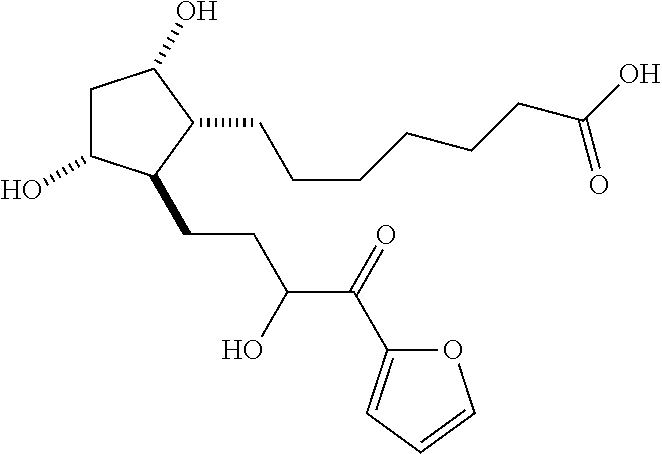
C1C(O)C(CCC(O)C(C2=CC=CO2)=O)C(CCCCCCC(O)=O)C1O
